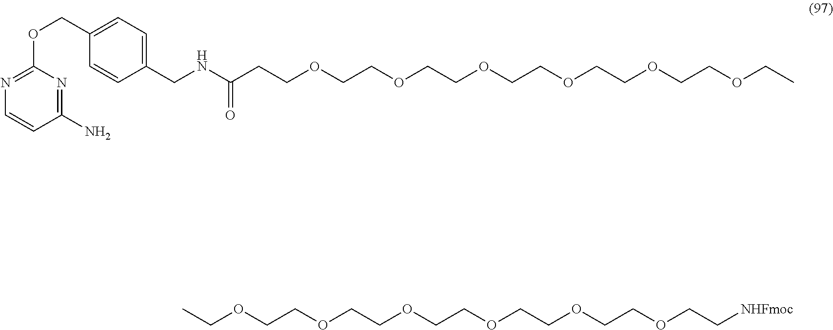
N1=C(OCC2=CC=C(CNC(CCOCCOCCOCCOCCOCCOCC)=O)C=C2)N=C(N)C=C1.CCOCCOCCOCCOCCOCCOCC[NHFmoc]
